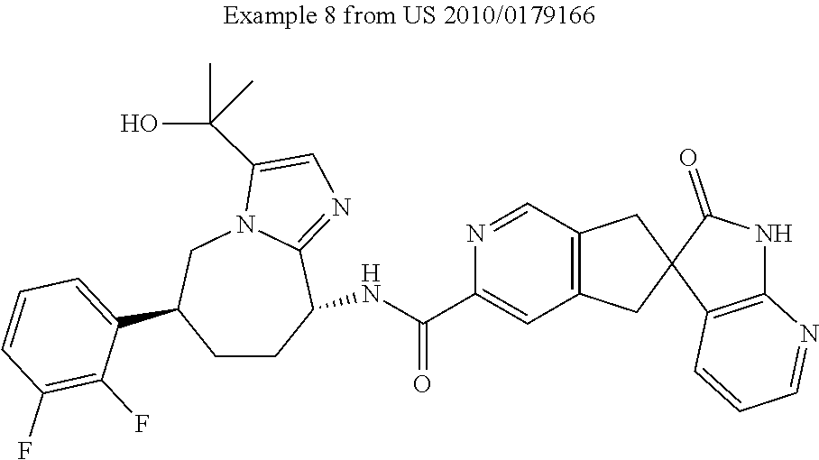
C1=C(C(NC2CCC(C3=CC=CC(F)=C3F)CN3C2=NC=C3C(O)(C)C)=O)N=CC2=C1CC1(C2)C2=C(NC1=O)N=CC=C2
